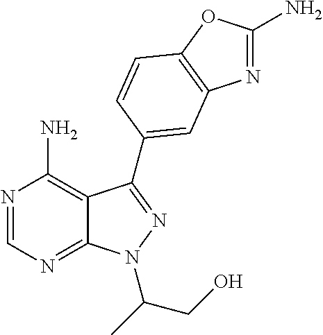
N1=CN=C2C(=C1N)C(C1=CC3=C(OC(N)=N3)C=C1)=NN2C(C)CO
